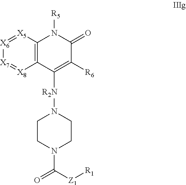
C12=C([X5]=[X6][X7]=[X8]1)N([R5])C(=O)C([R6])=C2[R2N]N1CCN(C([Z1][R1])=O)CC1
